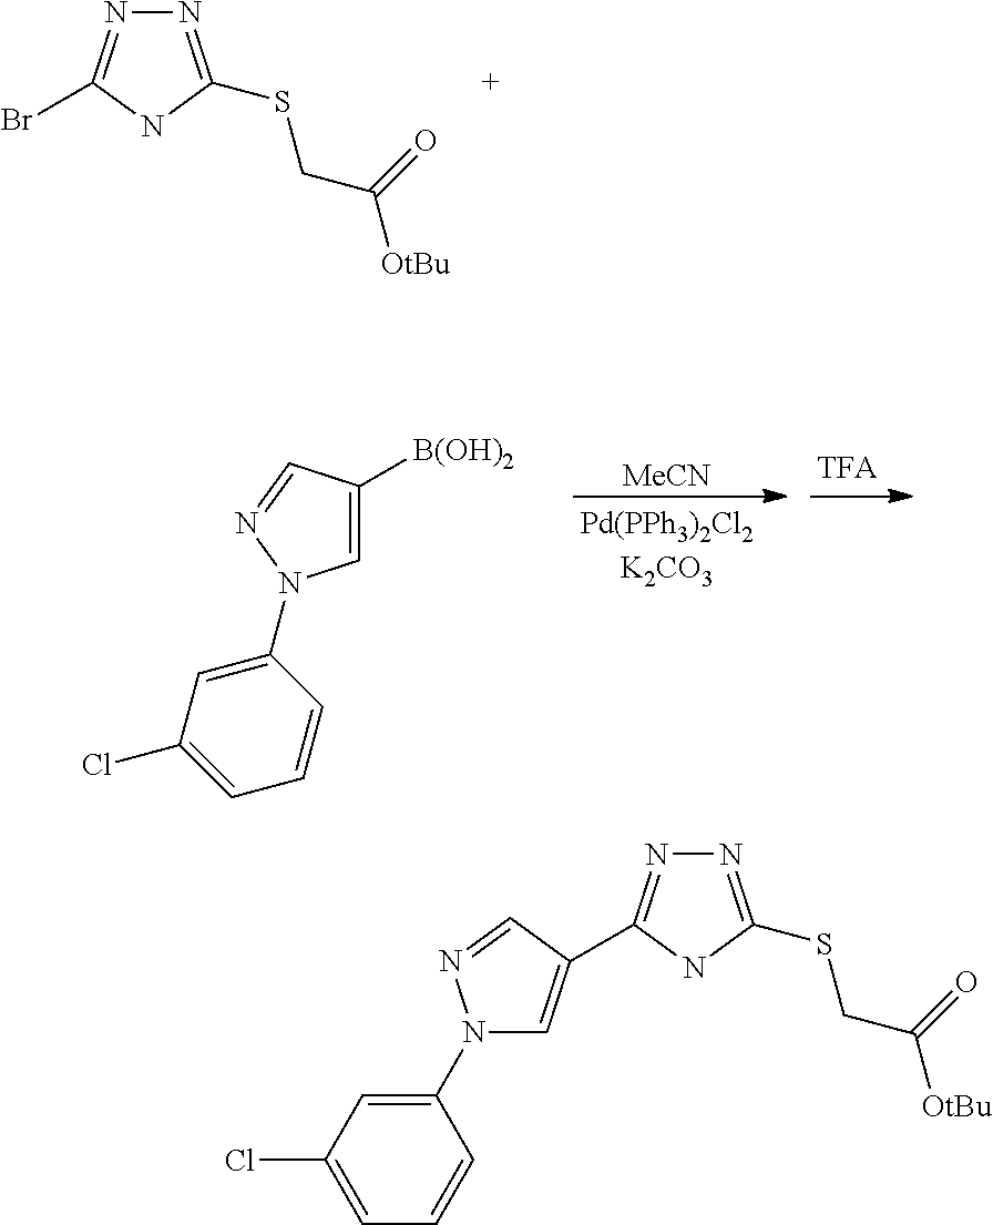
N1=C(SCC([OtBu])=O)NC(Br)=N1.C1(N2C=C([B(OH)2])C=N2)=CC(Cl)=CC=C1.[MeCN].N1=C(SCC([OtBu])=O)NC(C2=CN(C3=CC(Cl)=CC=C3)N=C2)=N1
